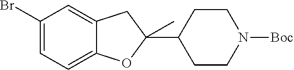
C1(Br)=CC=C2C(=C1)CC(C1CCN([Boc])CC1)(C)O2
